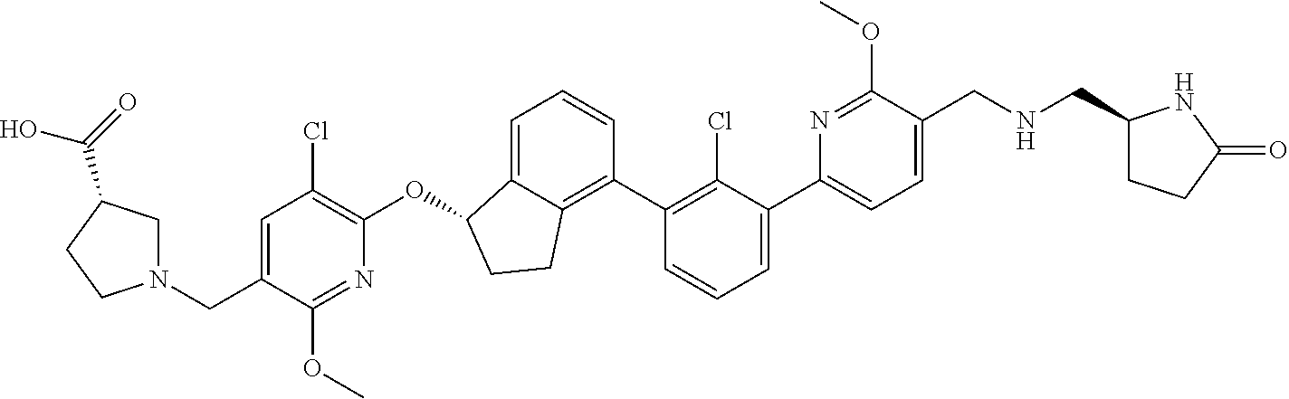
O(C1C2=CC=CC(C3=C(Cl)C(C4=CC=C(CNCC5CCC(=O)N5)C(OC)=N4)=CC=C3)=C2CC1)C1=C(Cl)C=C(CN2CC(C(=O)O)CC2)C(OC)=N1
